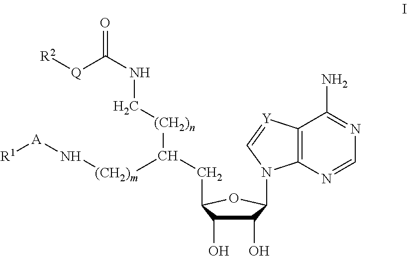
C1(O)C(O)C(CC([(CH2)m]N[A][R1])[(CH2)n]CNC(=O)[Q][R2])OC1N1C2=C([Y]=C1)C(N)=NC=N2
